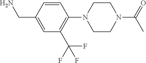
C1(CN)=CC(C(F)(F)F)=C(N2CCN(C(=O)C)CC2)C=C1
